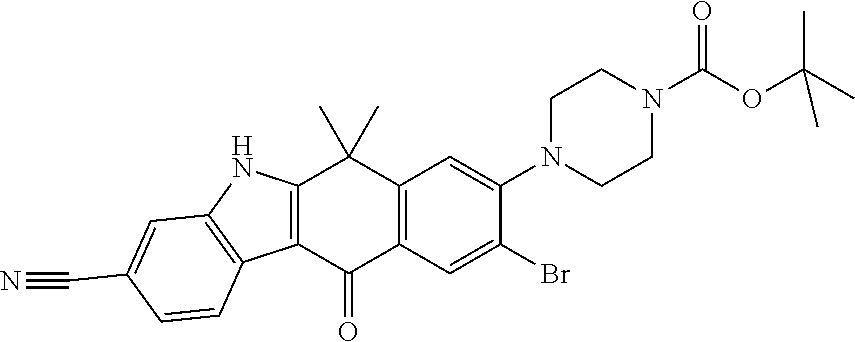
C12=C(C(=O)C3=C(C1(C)C)C=C(N1CCN(C(=O)OC(C)(C)C)CC1)C(Br)=C3)C1=C(N2)C=C(C#N)C=C1
